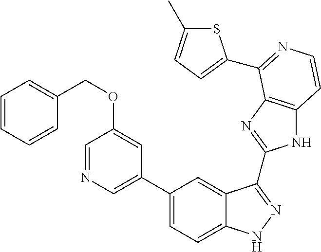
C1(C2=CN=CC(OCC3=CC=CC=C3)=C2)=CC=C2C(=C1)C(C1=NC3=C(N1)C=CN=C3C1=CC=C(C)S1)=NN2
